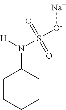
C1CCCCC1N([H])S([O-][Na])(=O)=O
